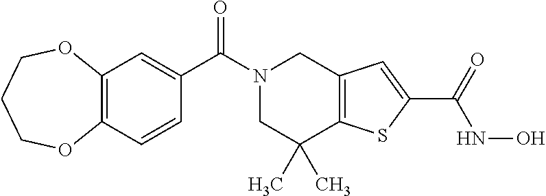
C1(C(N2CC(C)(C)C3=C(C2)C=C(C(=O)NO)S3)=O)=CC2=C(C=C1)OCCCO2
